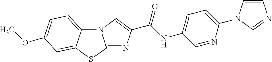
N12C3=CC=C(OC)C=C3SC1=NC(C(NC1=CC=C(N3C=CN=C3)N=C1)=O)=C2
